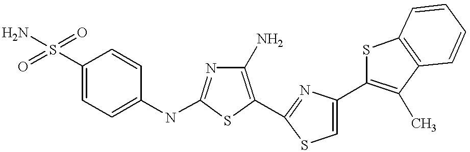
C1(S(=O)(=O)N)=CC=C(NC2=NC(N)=C(C3=NC(C4=C(C)C5=C(S4)C=CC=C5)=CS3)S2)C=C1
